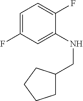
C1=C(F)C=C(NCC2CCCC2)C(F)=C1
